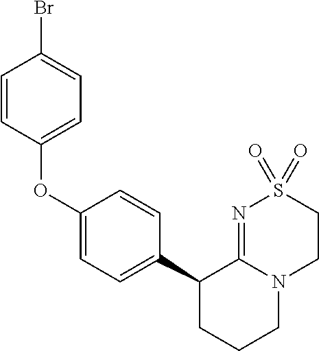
C1(C2CCCN3C2=NS(=O)(=O)CC3)=CC=C(OC2=CC=C(Br)C=C2)C=C1
